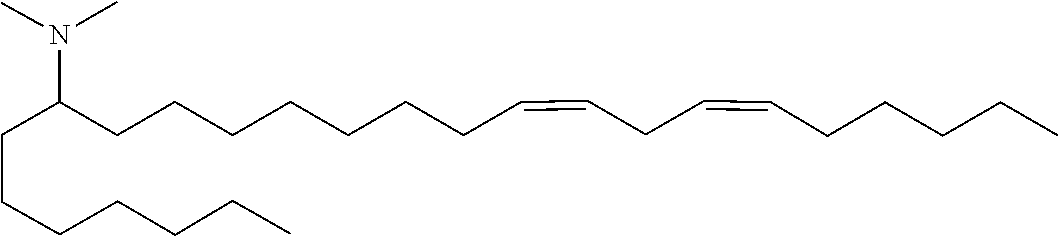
C(CCC)CCCC(N(C)C)CCCCCCCC=CCC=CCCCCC
